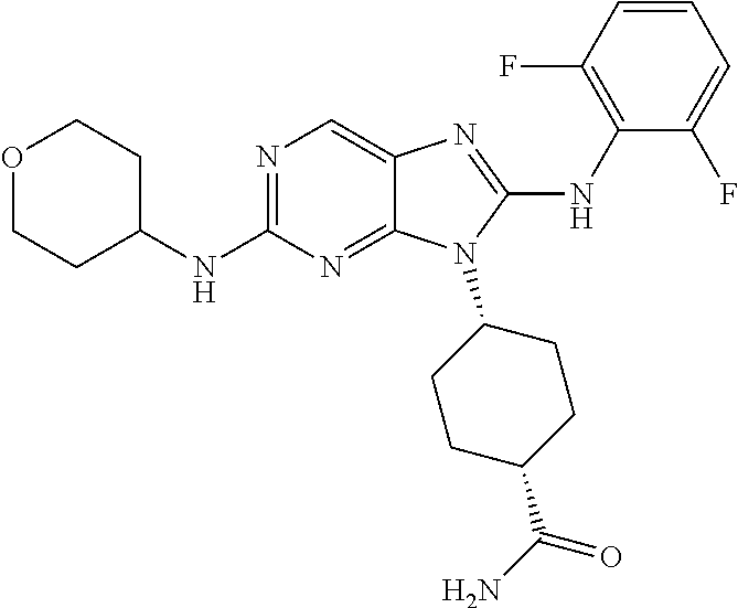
N1=C(NC2CCOCC2)N=C2C(=C1)N=C(NC1=C(F)C=CC=C1F)N2C1CCC(C(N)=O)CC1
